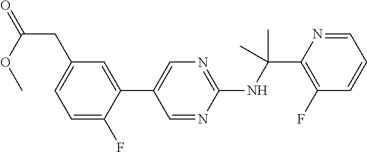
N(C(C1=C(F)C=CC=N1)(C)C)C1=NC=C(C2=CC(CC(=O)OC)=CC=C2F)C=N1
